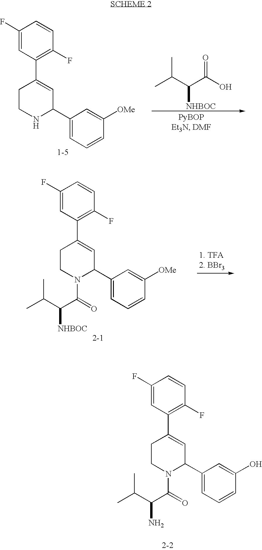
C1(F)=CC(C2=CC(C3=CC=CC([OMe])=C3)NCC2)=C(F)C=C1.CC(C(C(O)=O)[NHBOC])C.C1(F)=CC(C2=CC(C3=CC=CC([OMe])=C3)N(C(=O)C(C(C)C)[NHBOC])CC2)=C(F)C=C1.C1(F)=CC(C2=CC(C3=CC=CC(O)=C3)N(C(=O)C(C(C)C)N)CC2)=C(F)C=C1
